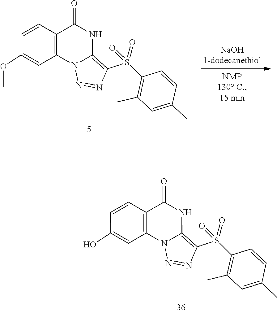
O=S(C1=C2N(C3=C(C=CC(OC)=C3)C(=O)N2)N=N1)(C1=C(C)C=C(C)C=C1)=O.O=S(C1=C2N(C3=C(C=CC(O)=C3)C(=O)N2)N=N1)(C1=C(C)C=C(C)C=C1)=O
